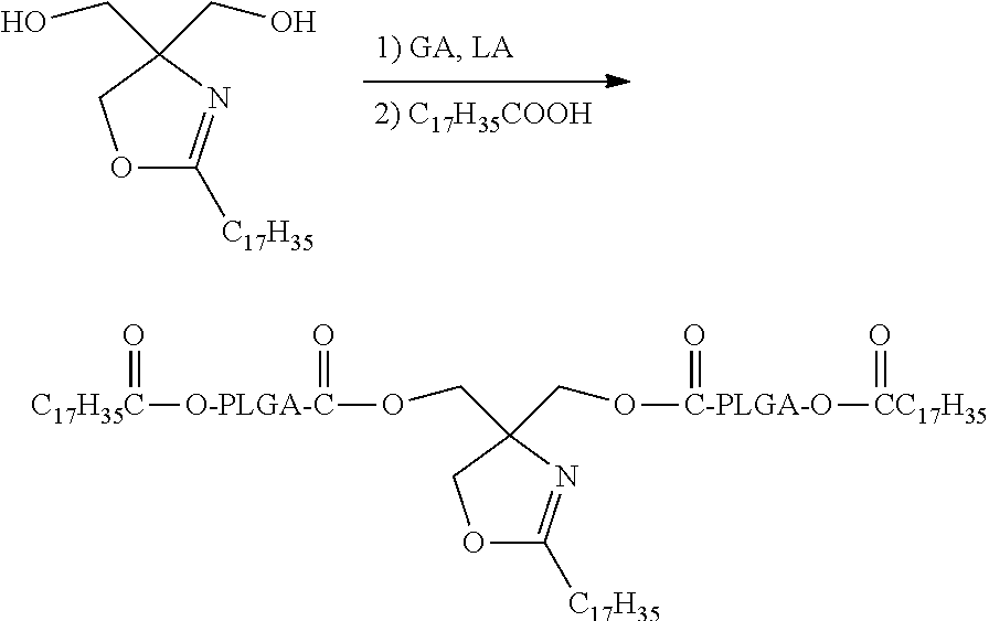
O1C([C17H35])=NC(CO)(CO)C1.O1C([C17H35])=NC(CO[O-PLGA-C]([C17H35C]=O)=O)(CO[C-PLGA-O]([CC17H35]=O)=O)C1
